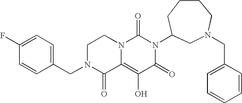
C1(F)=CC=C(CN2C(=O)C3=C(O)C(=O)N(C4CN(CC5=CC=CC=C5)CCCC4)C(=O)N3CC2)C=C1
